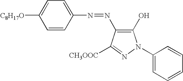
C1=CC(N=NC2=C(O)N(C3=CC=CC=C3)N=C2[CH3OOC])=CC=C1[C8H17O]
